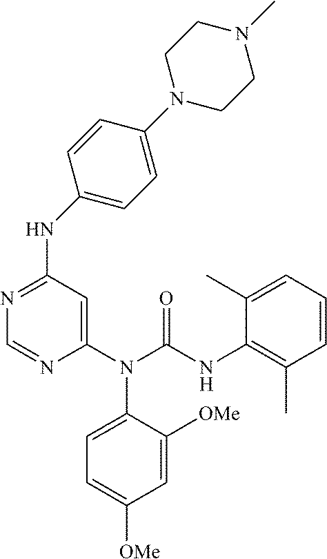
C1=C([OMe])C(N(C2=CC(NC3=CC=C(N4CCN(C)CC4)C=C3)=NC=N2)C(NC2=C(C)C=CC=C2C)=O)=CC=C1[OMe]
